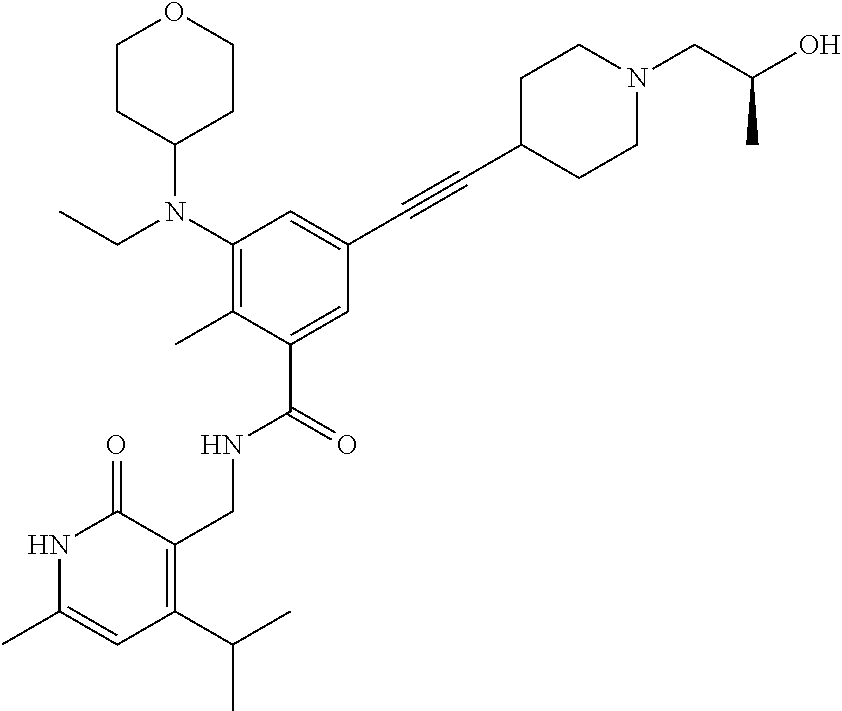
C1(N(CC)C2CCOCC2)=C(C)C(C(=O)NCC2=C(C(C)C)C=C(C)NC2=O)=CC(C#CC2CCN(CC(O)C)CC2)=C1
